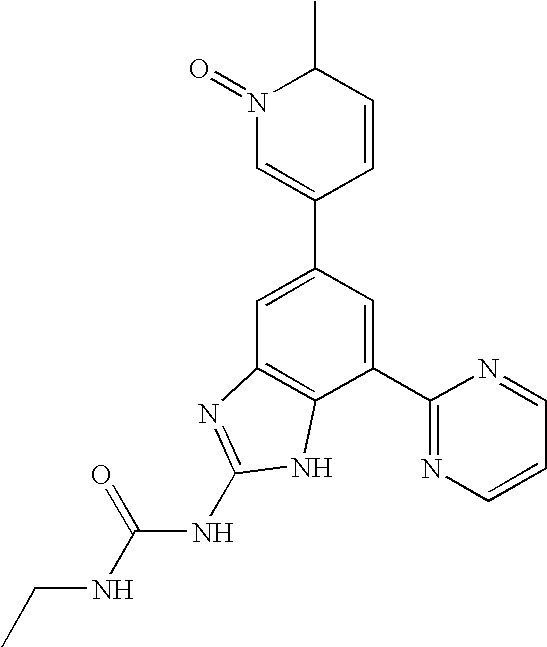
N1(=O)C=C(C2=CC3=C(C(C4=NC=CC=N4)=C2)NC(NC(NCC)=O)=N3)C=CC1C
